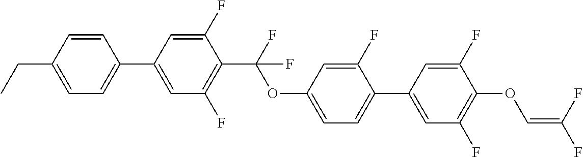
C1=CC(CC)=CC=C1C1=CC(F)=C(C(F)(OC2=CC=C(C3=CC(F)=C(OC=C(F)F)C(F)=C3)C(F)=C2)F)C(F)=C1
